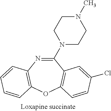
C1(N2CCN(C)CC2)=NC2=C(OC3=C1C=C(Cl)C=C3)C=CC=C2
